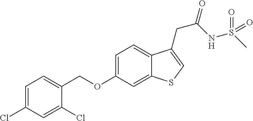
C(OC1=CC=C2C(=C1)SC=C2CC(=O)NS(C)(=O)=O)C1=CC=C(Cl)C=C1Cl
